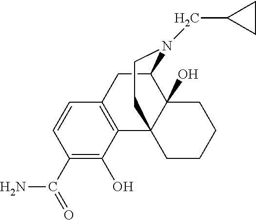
C1(C(N)=O)=C(O)C2=C(C=C1)CC1C3(O)C2(CCCC3)CCN1CC1CC1
